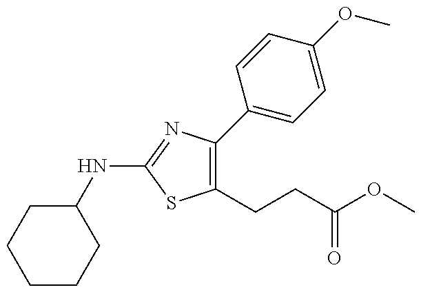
C1(CCC(OC)=O)=C(C2=CC=C(OC)C=C2)N=C(NC2CCCCC2)S1
